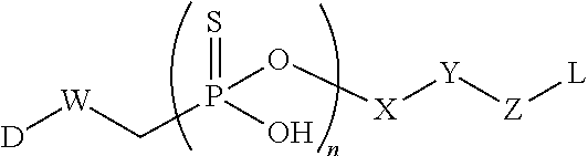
S=P(O)(C[W][D])O[X][Y][Z][L]
